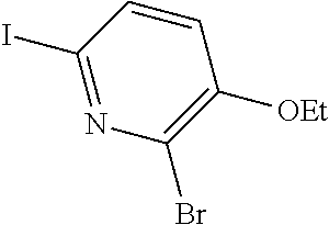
C1(I)=NC(Br)=C([OEt])C=C1
